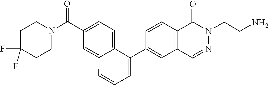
C1(C2=CC=CC3=CC(C(N4CCC(F)(F)CC4)=O)=CC=C23)=CC2=C(C=C1)C(=O)N(CCN)N=C2
